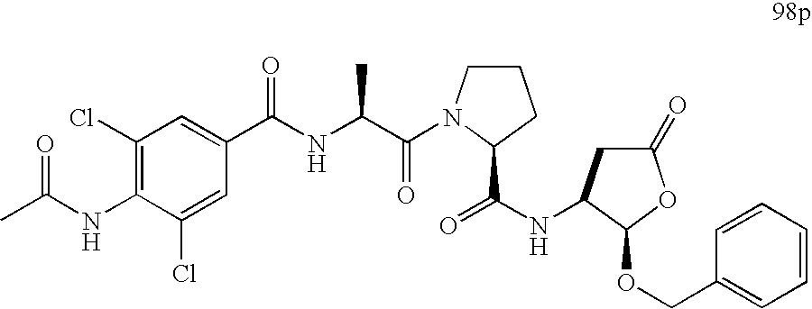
N(C1=C(Cl)C=C(C(NC(C(=O)N2CCCC2C(=O)NC2CC(=O)OC2OCC2=CC=CC=C2)C)=O)C=C1Cl)C(C)=O
